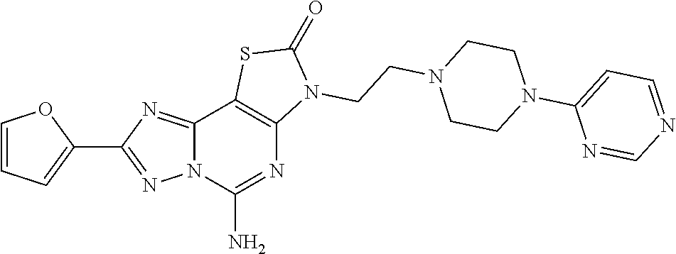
C1=CC=C(C2=NN3C(=N2)C2=C(N=C3N)N(CCN3CCN(C4=CC=NC=N4)CC3)C(=O)S2)O1
